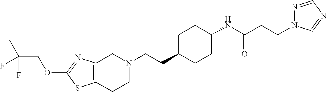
C12=C(CCN(CCC3CCC(NC(CCN4N=CN=C4)=O)CC3)C1)SC(OCC(C)(F)F)=N2
